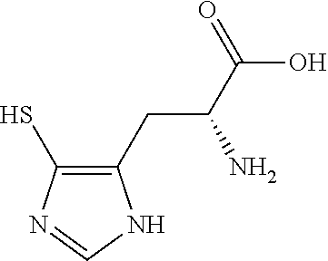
C1(CC(C(=O)O)N)=C(S)N=CN1
